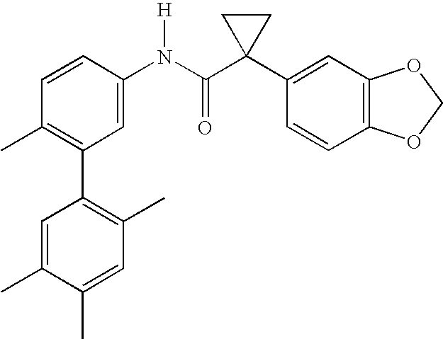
C1=CC(N(C(C2(C3=CC4=C(C=C3)OCO4)CC2)=O)[H])=CC(C2=C(C)C=C(C)C(C)=C2)=C1C
